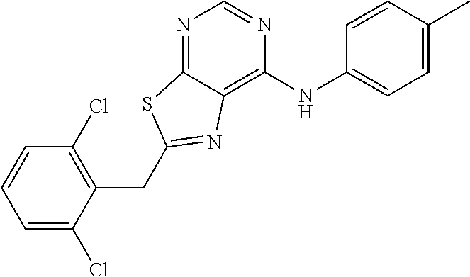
C1=C(Cl)C(CC2=NC3=C(NC4=CC=C(C)C=C4)N=CN=C3S2)=C(Cl)C=C1
